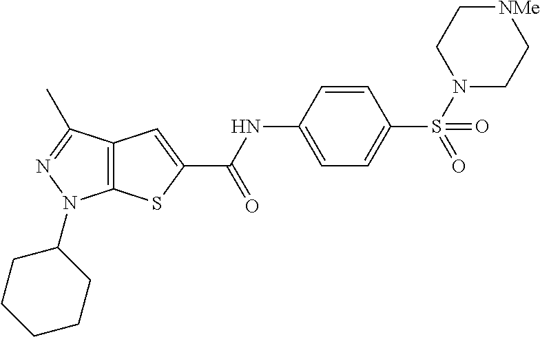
C12=C(C(C)=NN1C1CCCCC1)C=C(C(NC1=CC=C(S(N3CC[NMe]CC3)(=O)=O)C=C1)=O)S2
